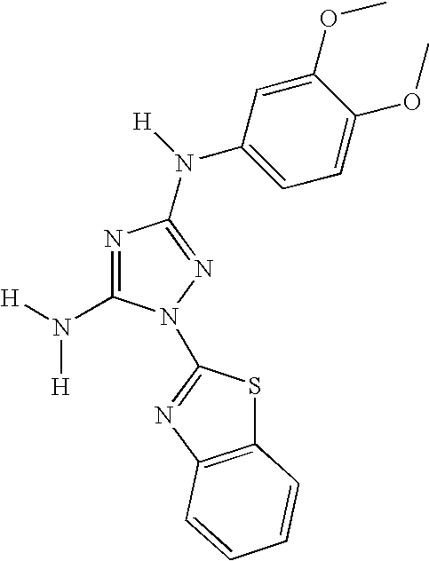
C1(N([H])[H])=NC(N([H])C2=CC=C(OC)C(OC)=C2)=NN1C1=NC2=C(S1)C=CC=C2
